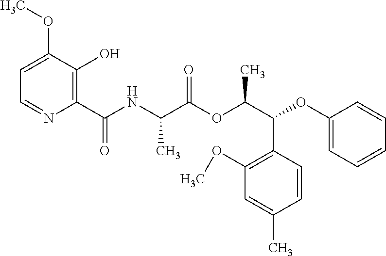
C1=C(OC)C(O)=C(C(NC(C(OC(C(OC2=CC=CC=C2)C2=C(OC)C=C(C)C=C2)C)=O)C)=O)N=C1
